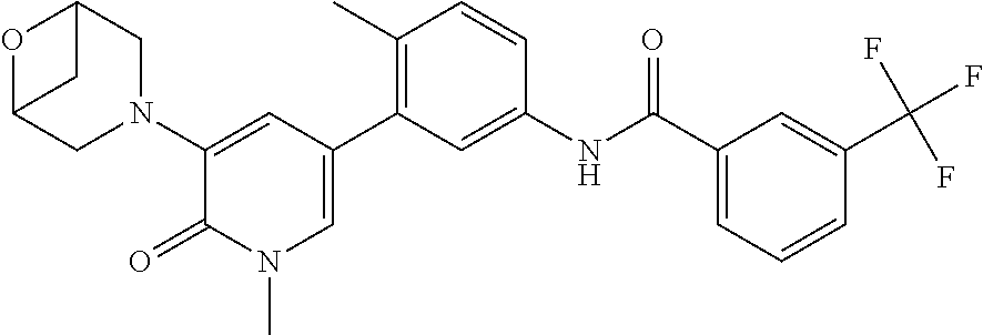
O1C2CN(C3=CC(C4=C(C)C=CC(NC(C5=CC=CC(C(F)(F)F)=C5)=O)=C4)=CN(C)C3=O)CC1C2
